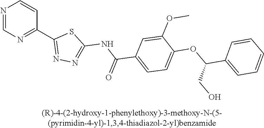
N1=CN=C(C2=NN=C(NC(C3=CC=C(OC(C4=CC=CC=C4)CO)C(OC)=C3)=O)S2)C=C1
